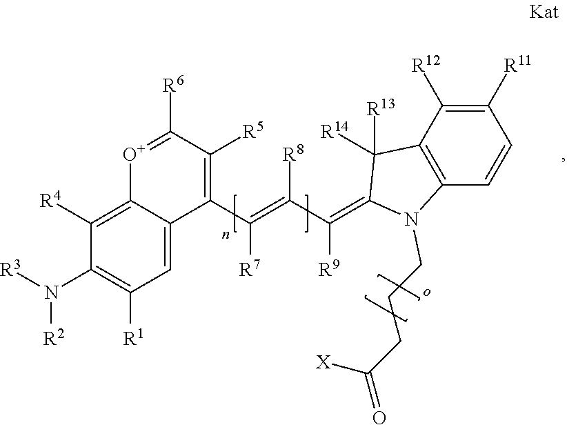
[O+]1=C([R6])C([R5])=C(C(=C([R8])C([R9])=C2C([R13])([R14])C3=C(C=CC([R11])=C3[R12])N2CCCC(=O)[X])[R7])C2=CC([R1])=C(N([R3])[R2])C([R4])=C12
